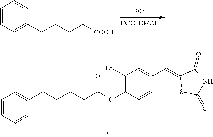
C1=CC=C(CCCC[COOH])C=C1.C1(Br)=C(OC(CCCCC2=CC=CC=C2)=O)C=CC(C=C2SC(=O)NC2=O)=C1
